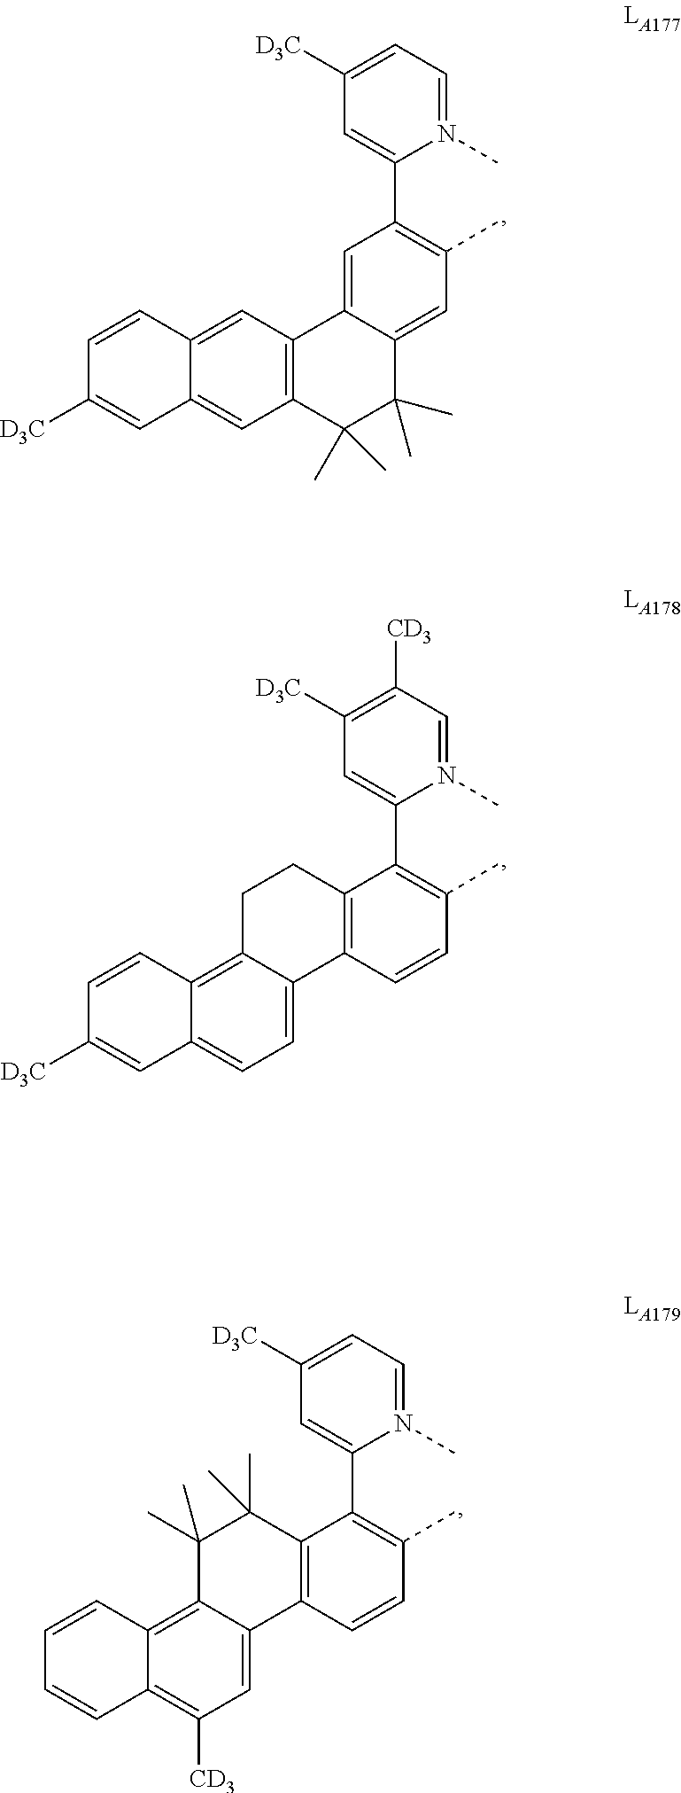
N1(C)=CC=C([D3C])C=C1C1=C(C)C=C2C(=C1)C1=C(C(C)(C)C2(C)C)C=C2C(=C1)C=CC([D3C])=C2.N1(C)=CC([CD3])=C([D3C])C=C1C1=C(C)C=CC2=C1CCC1=C3C(=CC=C21)C=C([D3C])C=C3.N1(C)=CC=C([D3C])C=C1C1=C(C)C=CC2=C1C(C)(C)C(C)(C)C1=C3C(=C([CD3])C=C21)C=CC=C3
